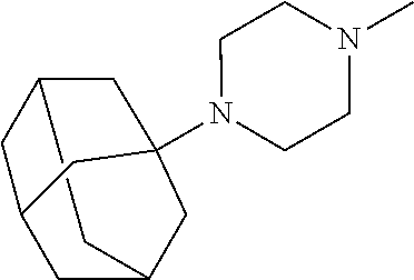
C12CC3CC(C1)CC(N1CCN(C)CC1)(C2)C3
